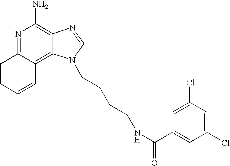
N1=C2C(=C3C(=C1N)N=CN3CCCCNC(C1=CC(Cl)=CC(Cl)=C1)=O)C=CC=C2
